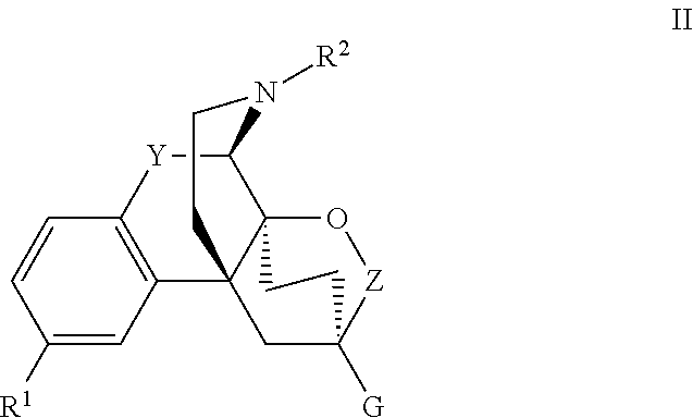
C1([R1])=CC2=C(C=C1)[Y]C1C34O[Z]C([G])(CC23CCN1[R2])CC4
